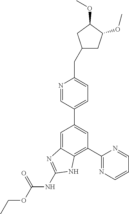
C1=C2C(=C(C3=NC=CC=N3)C=C1C1=CC=C(CC3CC(OC)C(OC)C3)N=C1)NC(NC(OCC)=O)=N2
